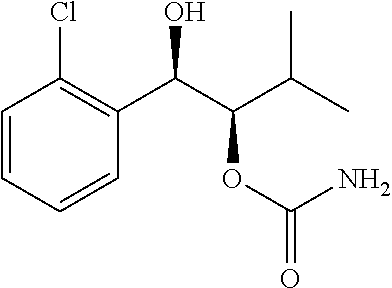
C1=CC=CC(C(C(C(C)C)OC(=O)N)O)=C1Cl
